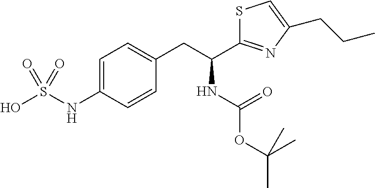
C1=C(NS(O)(=O)=O)C=CC(CC(NC(OC(C)(C)C)=O)C2=NC(CCC)=CS2)=C1
